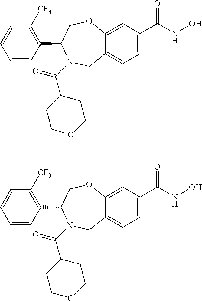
C12=CC(C(NO)=O)=CC=C1CN(C(=O)C1CCOCC1)C(C1=C([CF3])C=CC=C1)CO2.C12=CC(C(NO)=O)=CC=C1CN(C(=O)C1CCOCC1)C(C1=C([CF3])C=CC=C1)CO2
